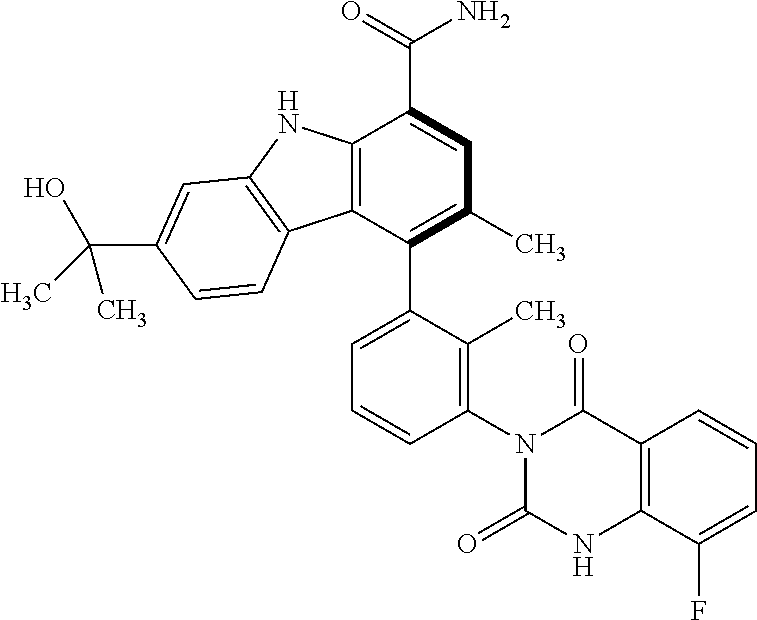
C12=C(C(C3=CC=CC(N4C(=O)NC5=C(C4=O)C=CC=C5F)=C3C)=C(C)C=C1C(=O)N)C1=C(N2)C=C(C(C)(O)C)C=C1
